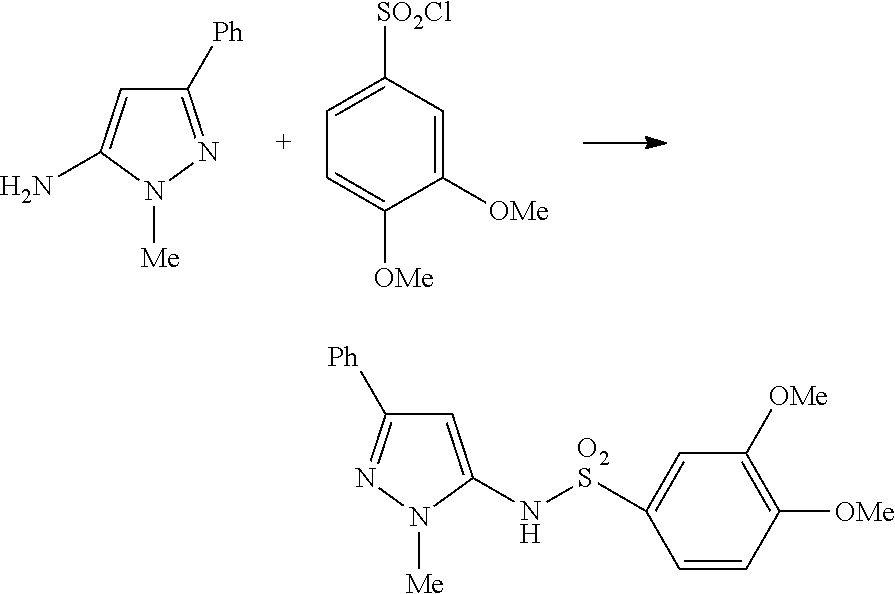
C1([Ph])=NN([Me])C(N)=C1.C1=C([OMe])C([OMe])=CC([SO2Cl])=C1.C1=C(N[O2S]C2=CC([OMe])=C([OMe])C=C2)N([Me])N=C1[Ph]
